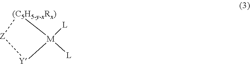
[M]1([L])([L])[(C5H5-y-xRx)][Z][Y]1
